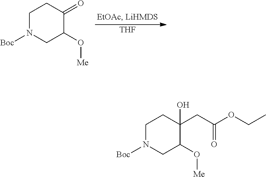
[THF].C1N([Boc])CC(O[Me])C(=O)C1.C1N([Boc])CC(O[Me])C(CC(OCC)=O)(O)C1
